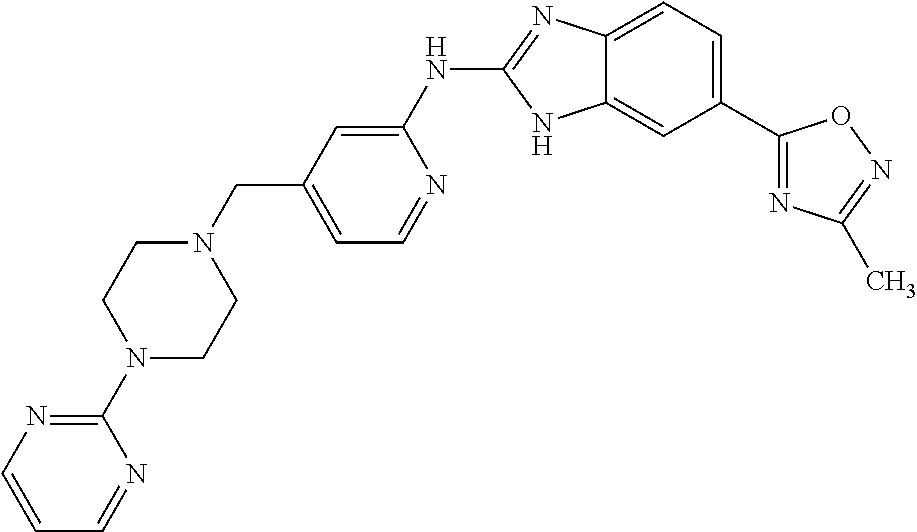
C12=CC=C(C3=NC(C)=NO3)C=C1NC(NC1=CC(CN3CCN(C4=NC=CC=N4)CC3)=CC=N1)=N2
